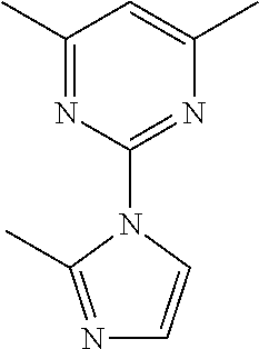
C1(C)=NC(N2C(C)=NC=C2)=NC(C)=C1
